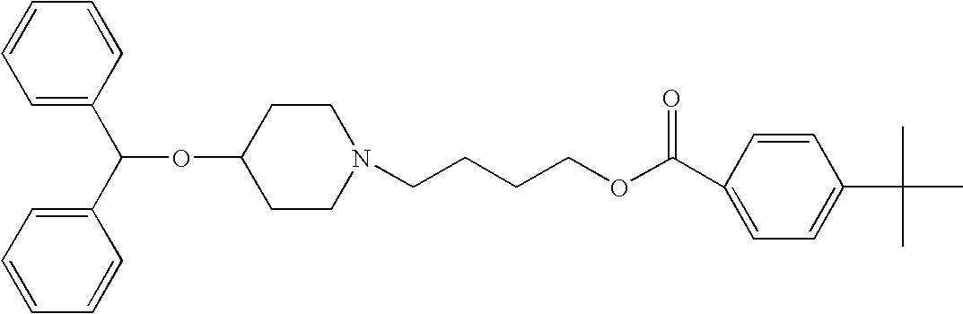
C1=CC=CC=C1C(C1=CC=CC=C1)OC1CCN(CCCCOC(C2=CC=C(C(C)(C)C)C=C2)=O)CC1
